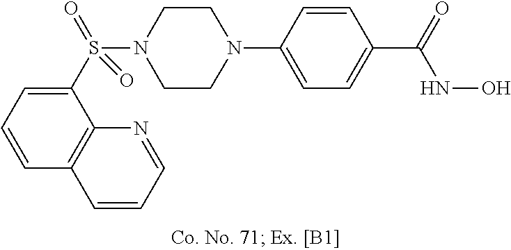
N1(C2=CC=C(C(=O)NO)C=C2)CCN(S(C2=CC=CC3=C2N=CC=C3)(=O)=O)CC1
